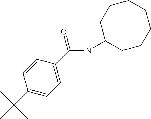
C1=C(C(NC2CCCCCCC2)=O)C=CC(C(C)(C)C)=C1
